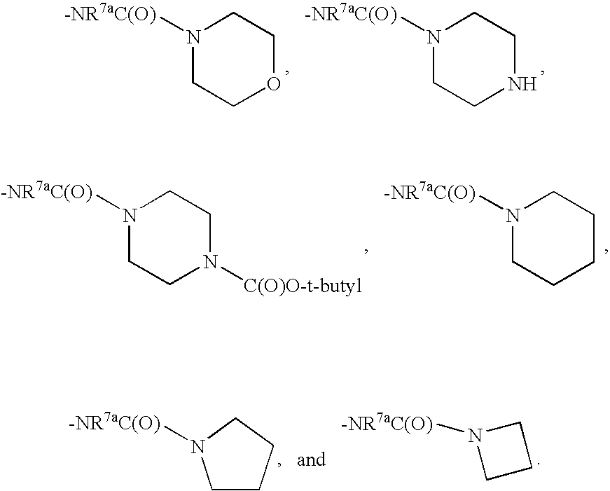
N1([-NR7aC(O)])CCOCC1.N1([-NR7aC(O)])CCNCC1.N1([-NR7aC(O)])CCN([C(O)O-t-butyl])CC1.N1([-NR7aC(O)])CCCCC1.C1CCCN1[-NR7aC(O)].C1CCN1[-NR7aC(O)]
